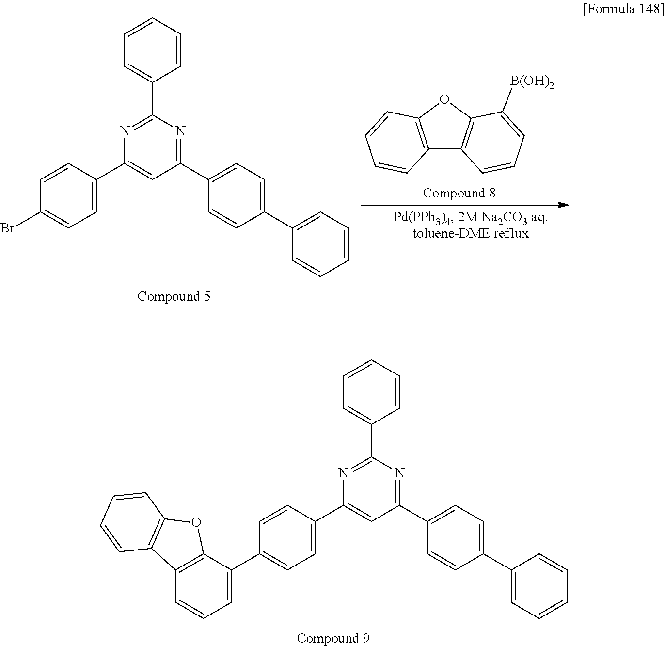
C1=C(C2=CC(C3=CC=C(C4=CC=CC=C4)C=C3)=NC(C3=CC=CC=C3)=N2)C=CC(Br)=C1.C12=C(OC3=C1C=CC=C3)C([B(OH)2])=CC=C2.C1=C(C2=CC(C3=CC=C(C4=CC=CC=C4)C=C3)=NC(C3=CC=CC=C3)=N2)C=CC(C2=CC=CC3=C2OC2=C3C=CC=C2)=C1
